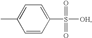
C1=CC(S(=O)(=O)[OH])=CC=C1C
